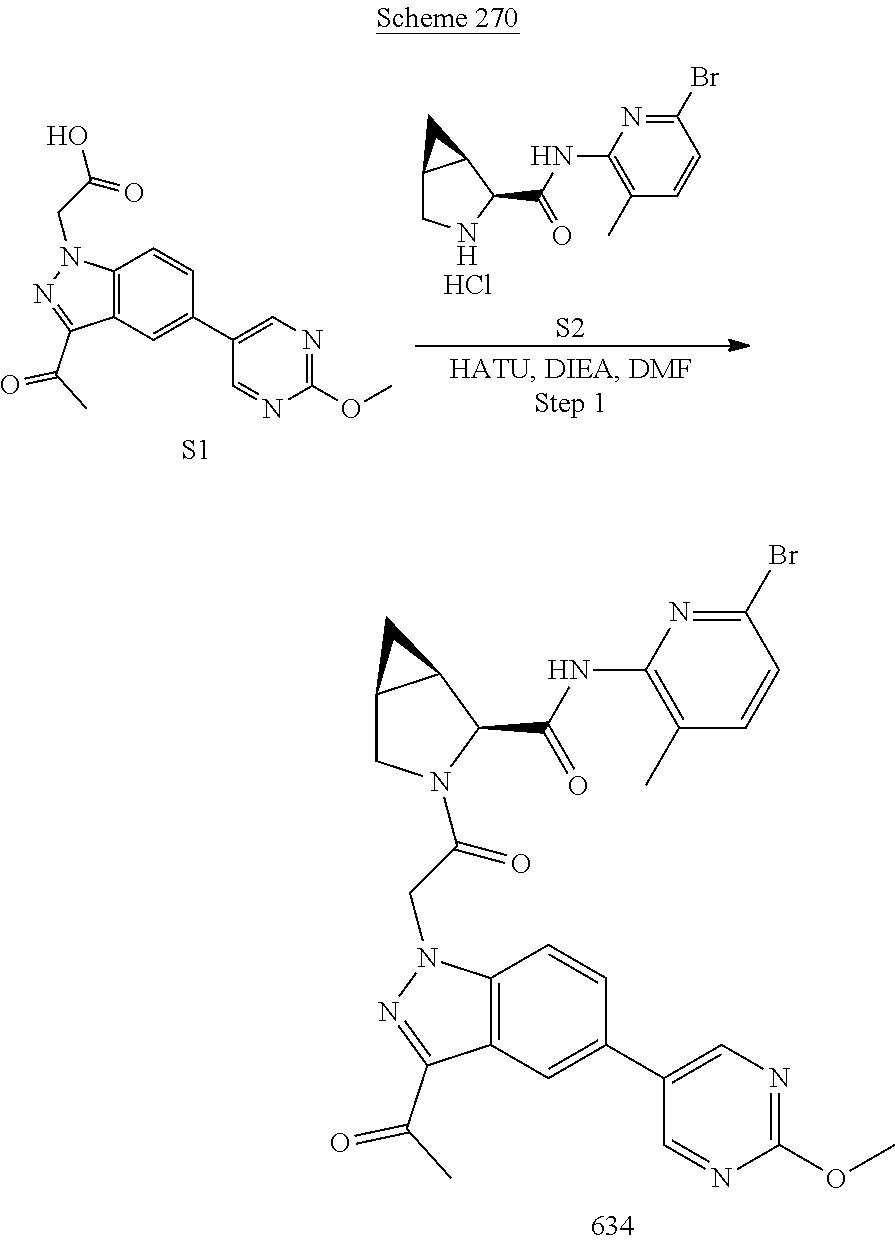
C12=C(C=C(C3=CN=C(OC)N=C3)C=C1)C(C(=O)C)=NN2CC(=O)N1CC2C(C1C(=O)NC1=C(C)C=CC(Br)=N1)C2.[S1].C12=C(C=C(C3=CN=C(OC)N=C3)C=C1)C(C(=O)C)=NN2CC(O)=O.[S2].Cl.C(NC1=C(C)C=CC(Br)=N1)(=O)C1NCC2C1C2
